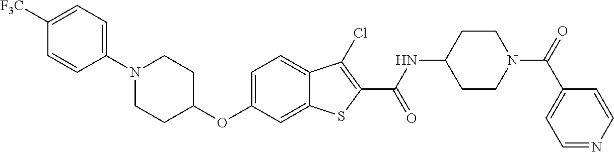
C1=C2C(=CC=C1OC1CCN(C3=CC=C([F3C])C=C3)CC1)C(Cl)=C(C(=O)NC1CCN(C(C3=CC=NC=C3)=O)CC1)S2
